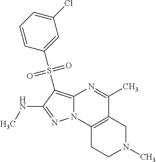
N1=C(NC)C(S(C2=CC(Cl)=CC=C2)(=O)=O)=C2N1C1=C(C(C)=N2)CN(C)CC1
